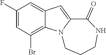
C1(F)=CC(Br)=C2C(=C1)C=C1N2CCCNC1=O
